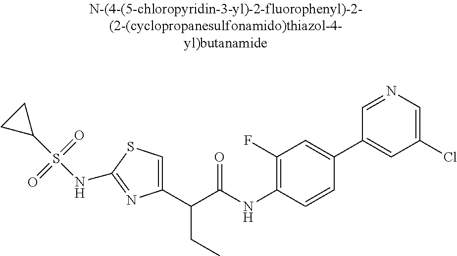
C1(C(C(NC2=C(F)C=C(C3=CC(Cl)=CN=C3)C=C2)=O)CC)=CSC(NS(C2CC2)(=O)=O)=N1
